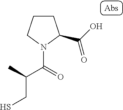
C1CCN(C(C(CS)C)=O)C1C(=O)O
